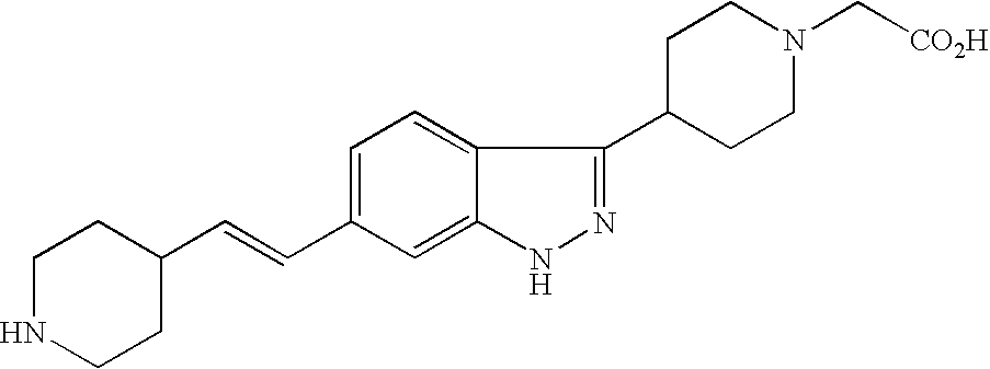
C1NCCC(C=CC2=CC=C3C(=C2)NN=C3C2CCN(C[CO2H])CC2)C1
